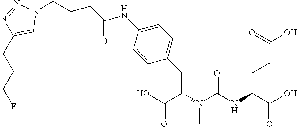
OC(C(N(C(NC(C(O)=O)CCC(O)=O)=O)C)CC1=CC=C(NC(=O)CCCN2N=NC(CCCF)=C2)C=C1)=O
